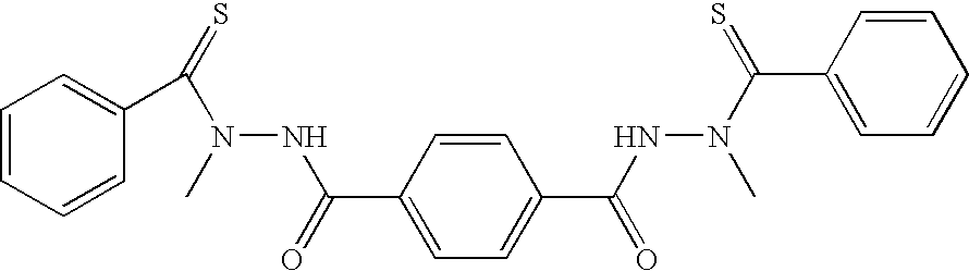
C1=CC=CC(C(=S)N(C)NC(C2=CC=C(C(NN(C(=S)C3=CC=CC=C3)C)=O)C=C2)=O)=C1
